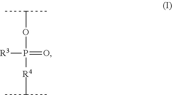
CC(OP(=O)([R3])[R4]C(C)C)C
